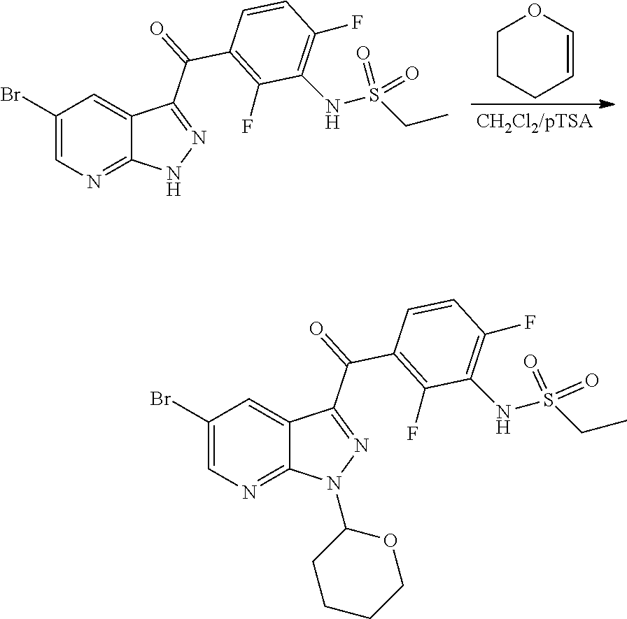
N1=C(C(C2=C(F)C(NS(CC)(=O)=O)=C(F)C=C2)=O)C2=CC(Br)=CN=C2N1.C1CCC=CO1.N1=C(C(C2=C(F)C(NS(CC)(=O)=O)=C(F)C=C2)=O)C2=CC(Br)=CN=C2N1C1CCCCO1
